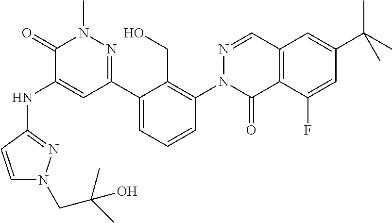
N(C1=CC(C2=CC=CC(N3C(=O)C4=C(C=N3)C=C(C(C)(C)C)C=C4F)=C2CO)=NN(C)C1=O)C1=NN(CC(C)(C)O)C=C1
